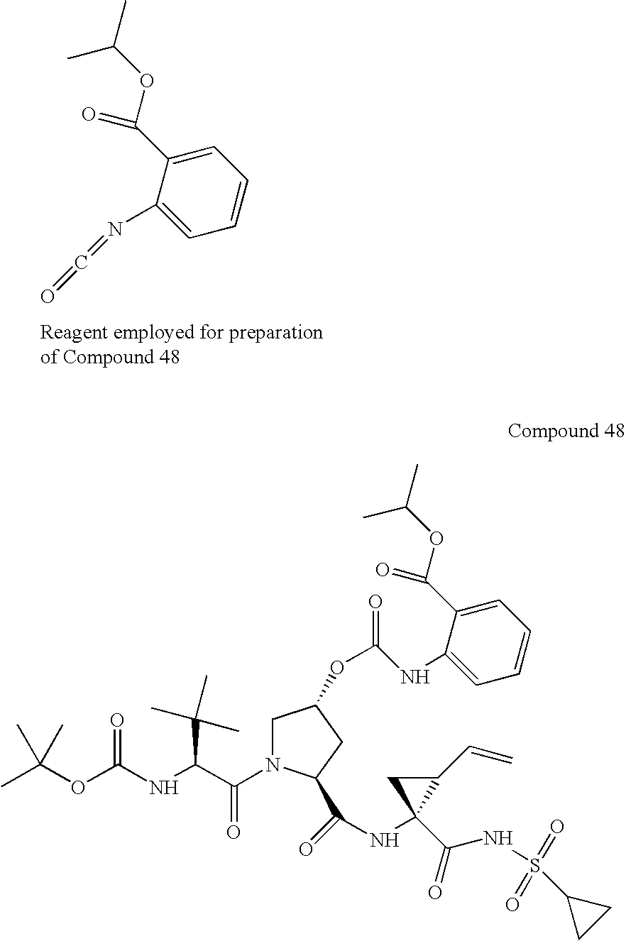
C1=C(C(=O)OC(C)C)C(N=C=O)=CC=C1.CC(OC(NC(C(N1CC(OC(NC2=CC=CC=C2C(=O)OC(C)C)=O)CC1C(=O)NC1(C(=O)NS(=O)(=O)C2CC2)C(C=C)C1)=O)C(C)(C)C)=O)(C)C
